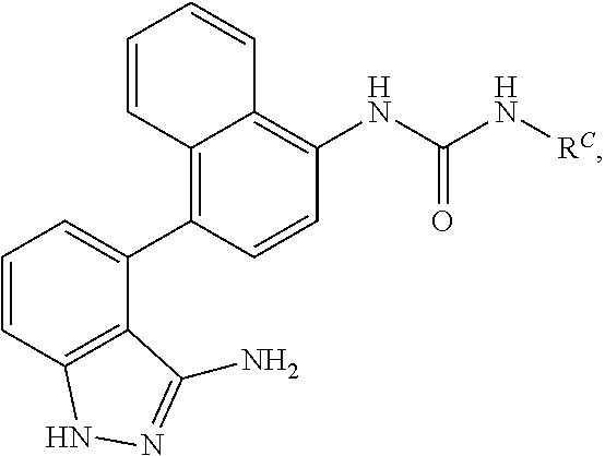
C12=C(C(N)=NN1)C(C1=C3C(=C(NC(N[RC])=O)C=C1)C=CC=C3)=CC=C2
